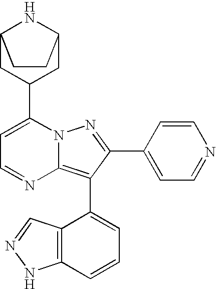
C12CC(C3=CC=NC4=C(C5=CC=CC6=C5C=NN6)C(C5=CC=NC=C5)=NN34)CC(N1)CC2
